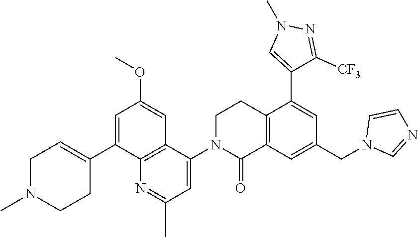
C1(C2=CC(OC)=CC3=C2N=C(C)C=C3N2C(=O)C3=C(CC2)C(C2=CN(C)N=C2[CF3])=CC(CN2C=NC=C2)=C3)=CCN(C)CC1
